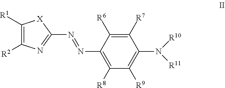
C1([R7])=C([R6])C(N=NC2=NC([R2])=C([R1])[X]2)=C([R8])C([R9])=C1N([R10])[R11]
